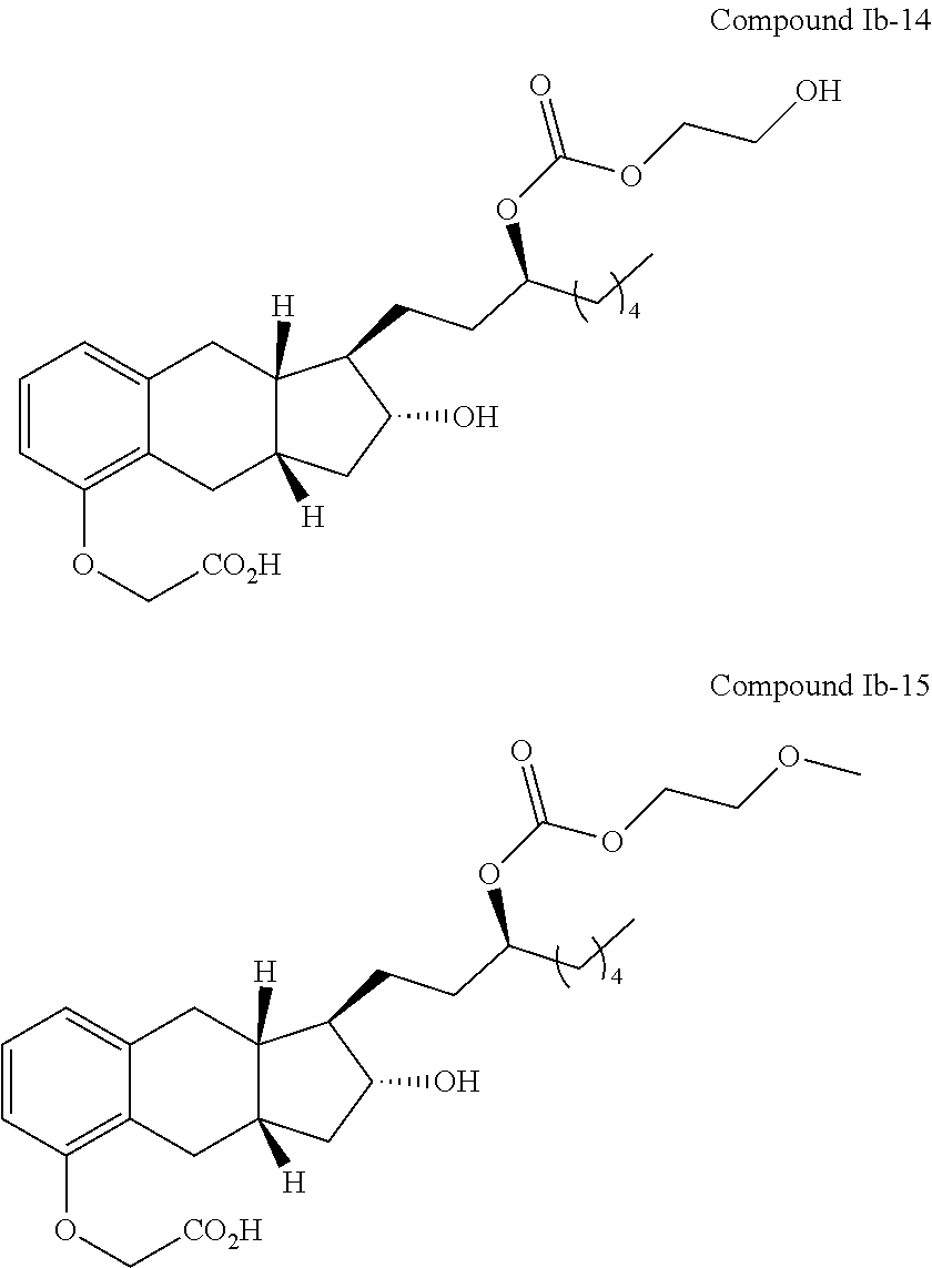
C(OC1=C2C(=CC=C1)CC1([H])C(CCC(OC(=O)OCCO)CC)C(O)CC1([H])C2)[CO2H].C(OC1=C2C(=CC=C1)CC1([H])C(CCC(OC(=O)OCCOC)CC)C(O)CC1([H])C2)[CO2H]
